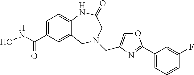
C12=CC(C(NO)=O)=CC=C1NC(=O)CN(CC1=COC(C3=CC=CC(F)=C3)=N1)C2
